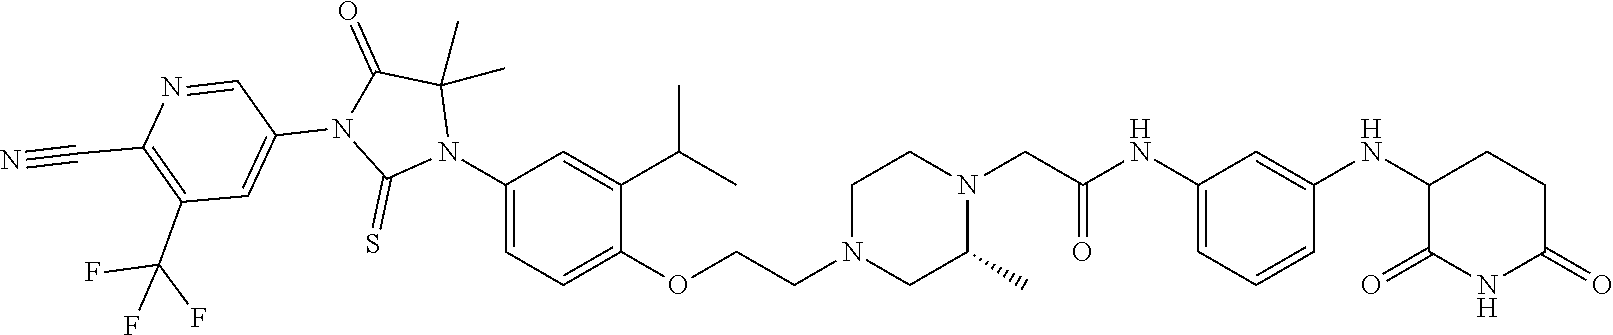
C1=C(NC(CN2CCN(CCOC3=CC=C(N4C(C)(C)C(=O)N(C5=CC(C(F)(F)F)=C(C#N)N=C5)C4=S)C=C3C(C)C)CC2C)=O)C=C(NC2C(=O)NC(=O)CC2)C=C1
